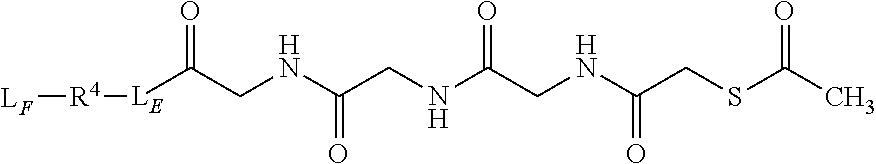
[LE](C(CNC(CNC(CNC(CSC(C)=O)=O)=O)=O)=O)[R4][LF]
